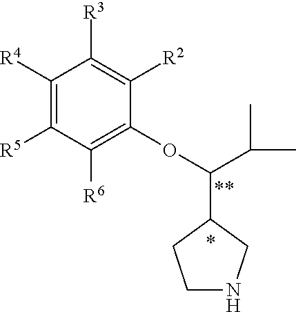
C1([R4])=C([R5])C([R6])=C(OC(C2CCNC2)C(C)C)C([R2])=C1[R3]
